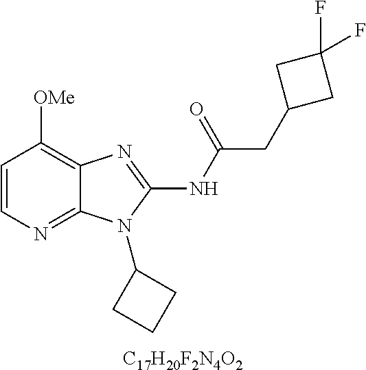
[C17H20F2N4O2].C1=CN=C2C(=C1[OMe])N=C(NC(CC1CC(F)(F)C1)=O)N2C1CCC1
